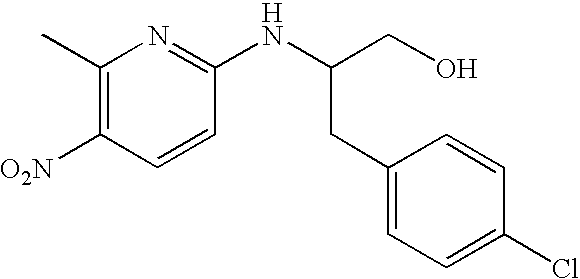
C1(C)=C([O2N])C=CC(NC(CO)CC2=CC=C(Cl)C=C2)=N1
